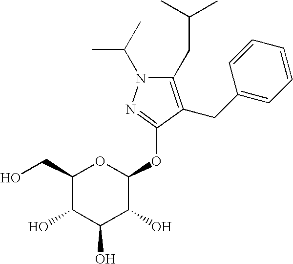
C1(CC(C)C)=C(CC2=CC=CC=C2)C(OC2OC(CO)C(O)C(O)C2O)=NN1C(C)C
